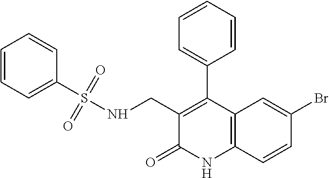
C1(CNS(C2=CC=CC=C2)(=O)=O)=C(C2=CC=CC=C2)C2=C(NC1=O)C=CC(Br)=C2
